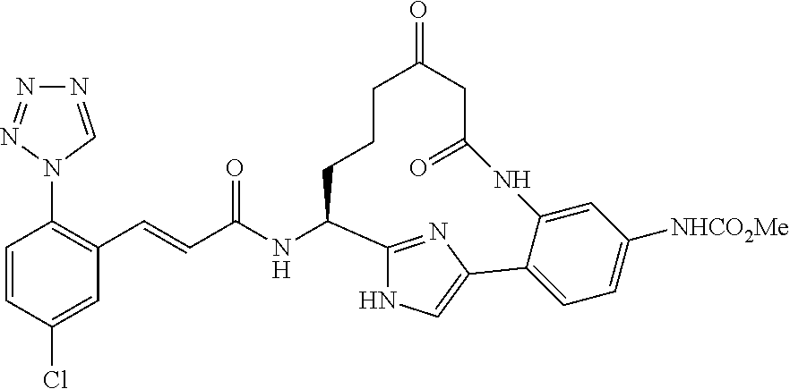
C1=CC(Cl)=CC(C=CC(NC2C3=NC(=CN3)C3=CC=C([NHCO2Me])C=C3NC(=O)CC(=O)CCC2)=O)=C1N1C=NN=N1
